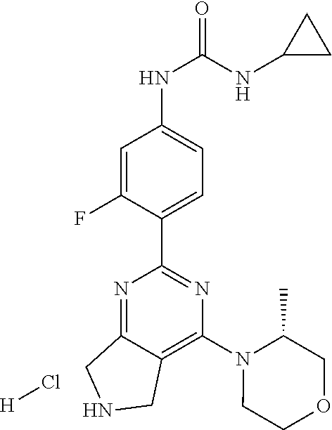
C1(C2=NC(N3CCOCC3C)=C3C(=N2)CNC3)=CC=C(NC(=O)NC2CC2)C=C1F.[H]Cl
